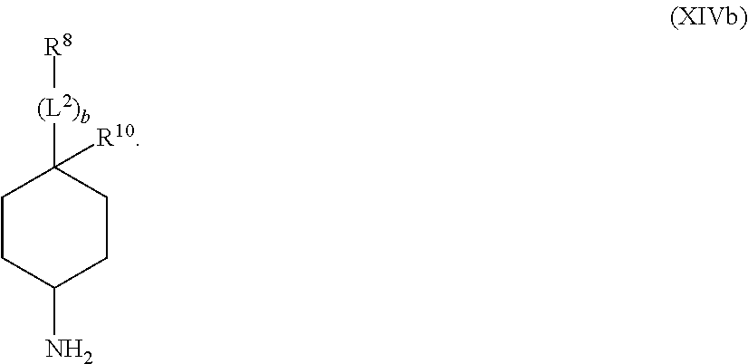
C1CC(N)CCC1([(L2)b][R8])[R10]
